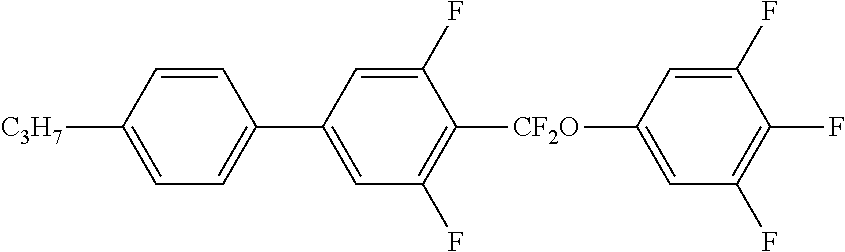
C1=C([C3H7])C=CC(C2=CC(F)=C([CF2O]C3=CC(F)=C(F)C(F)=C3)C(F)=C2)=C1
